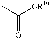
CC([OR10])=O
